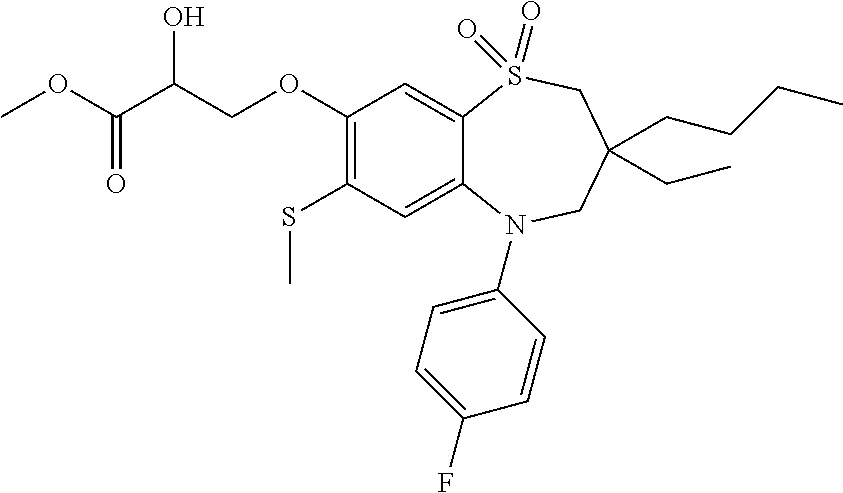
C1(OCC(C(OC)=O)O)=C(SC)C=C2C(=C1)S(=O)(=O)CC(CC)(CCCC)CN2C1=CC=C(F)C=C1
